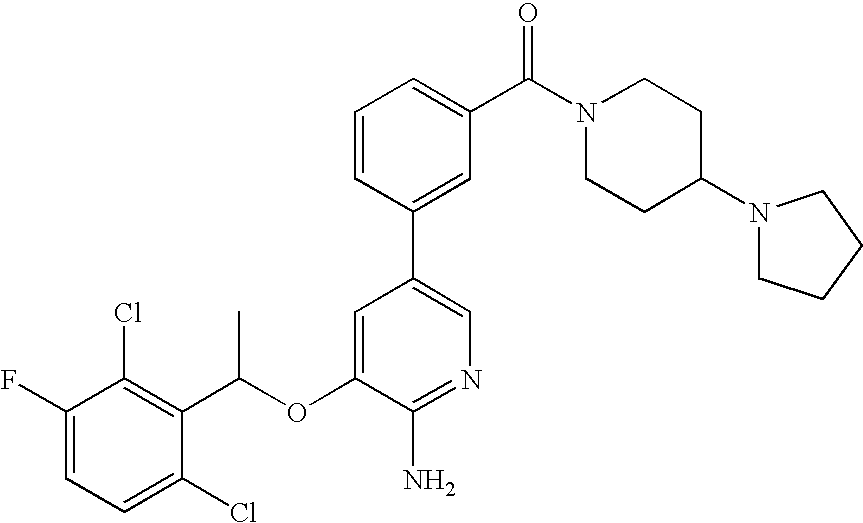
C1=C(F)C(Cl)=C(C(OC2=CC(C3=CC(C(N4CCC(N5CCCC5)CC4)=O)=CC=C3)=CN=C2N)C)C(Cl)=C1
